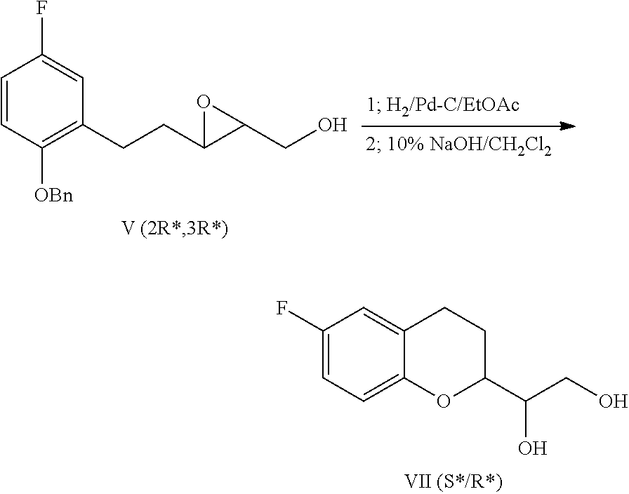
C1=CC([OBn])=C(CCC2C(CO)O2)C=C1F.C1(F)=CC=C2C(=C1)CCC(C(CO)O)O2
